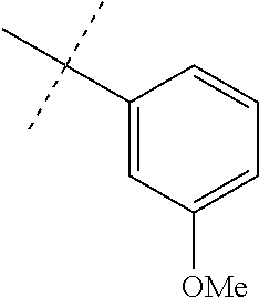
C1(C(C)(C)C)=CC([OMe])=CC=C1
